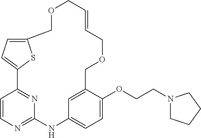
C12=CC=C(COCC=CCOCC3=CC(=CC=C3OCCN3CCCC3)NC3=NC=CC1=N3)S2
